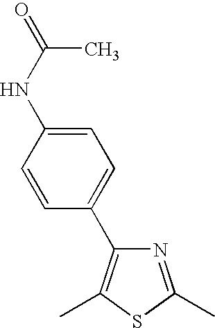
N1=C(C)SC(C)=C1C1=CC=C(NC(=O)C)C=C1
